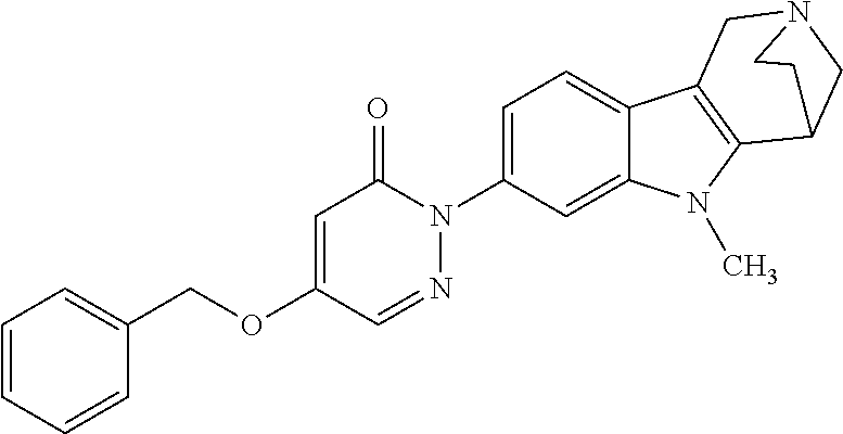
C1=CC=CC(COC2=CC(=O)N(C3=CC=C4C(=C3)N(C)C3=C4CN4CC3CC4)N=C2)=C1
